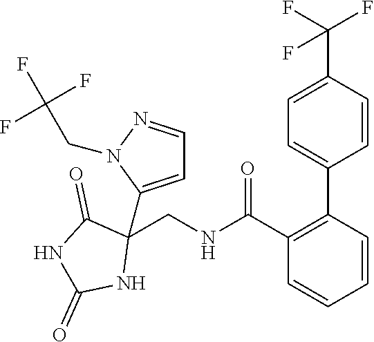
C1(CNC(C2=C(C3=CC=C(C(F)(F)F)C=C3)C=CC=C2)=O)(C2=CC=NN2CC(F)(F)F)C(=O)NC(=O)N1
